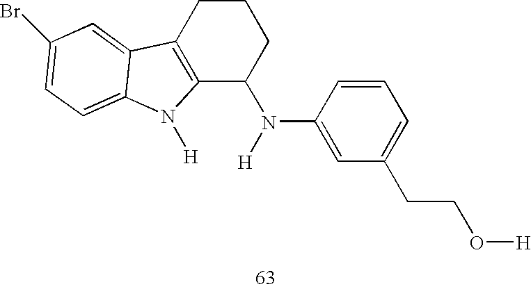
C12=C(CCCC1N(C1=CC(CCO[H])=CC=C1)[H])C1=CC(Br)=CC=C1N2[H]
